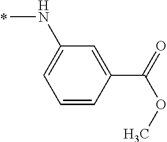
N(C)C1=CC=CC(C(=O)OC)=C1
